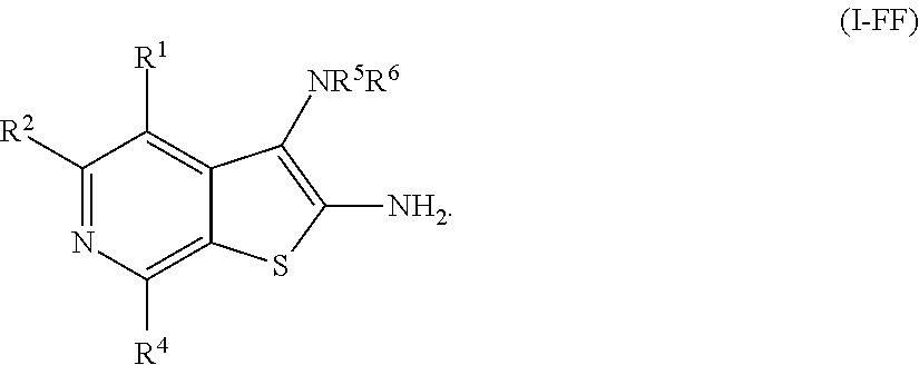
C12=C([R4])N=C([R2])C([R1])=C1C([NR5R6])=C([NH2])S2
